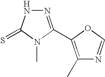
N1=C(C2=C(C)N=CO2)N(C)C(=S)N1
